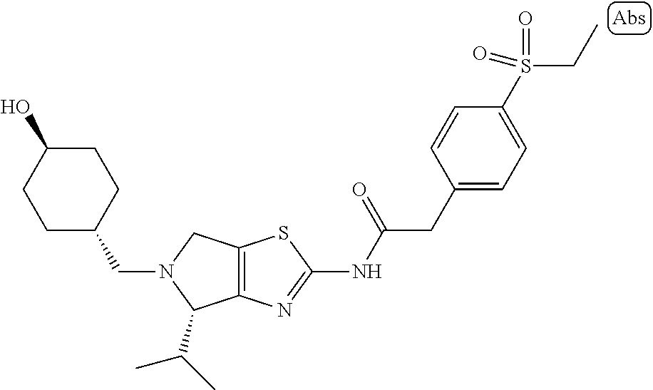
C1C(CN2C(C(C)C)C3=C(C2)SC(NC(CC2=CC=C(S(CC)(=O)=O)C=C2)=O)=N3)CCC(O)C1
